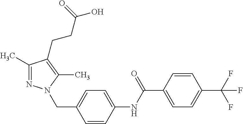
C1=CC(C(F)(F)F)=CC=C1C(=O)NC1=CC=C(CN2N=C(C)C(CCC(O)=O)=C2C)C=C1
